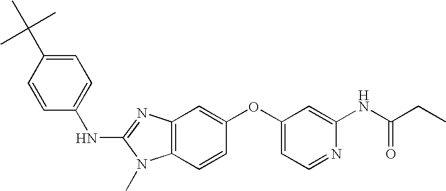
C1=C(C(C)(C)C)C=CC(NC2=NC3=C(N2C)C=CC(OC2=CC=NC(NC(CC)=O)=C2)=C3)=C1
